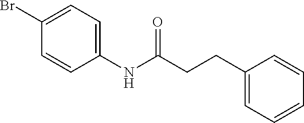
C1(Br)=CC=C(NC(CCC2=CC=CC=C2)=O)C=C1
